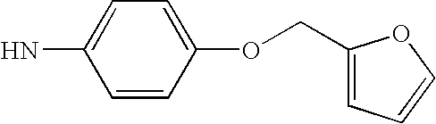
C1=CC(OCC2=CC=CO2)=CC=C1N
